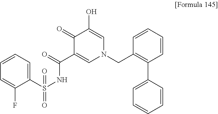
C1(=O)C(C(=O)NS(=O)(C2=CC=CC=C2F)=O)=CN(CC2=C(C3=CC=CC=C3)C=CC=C2)C=C1O
